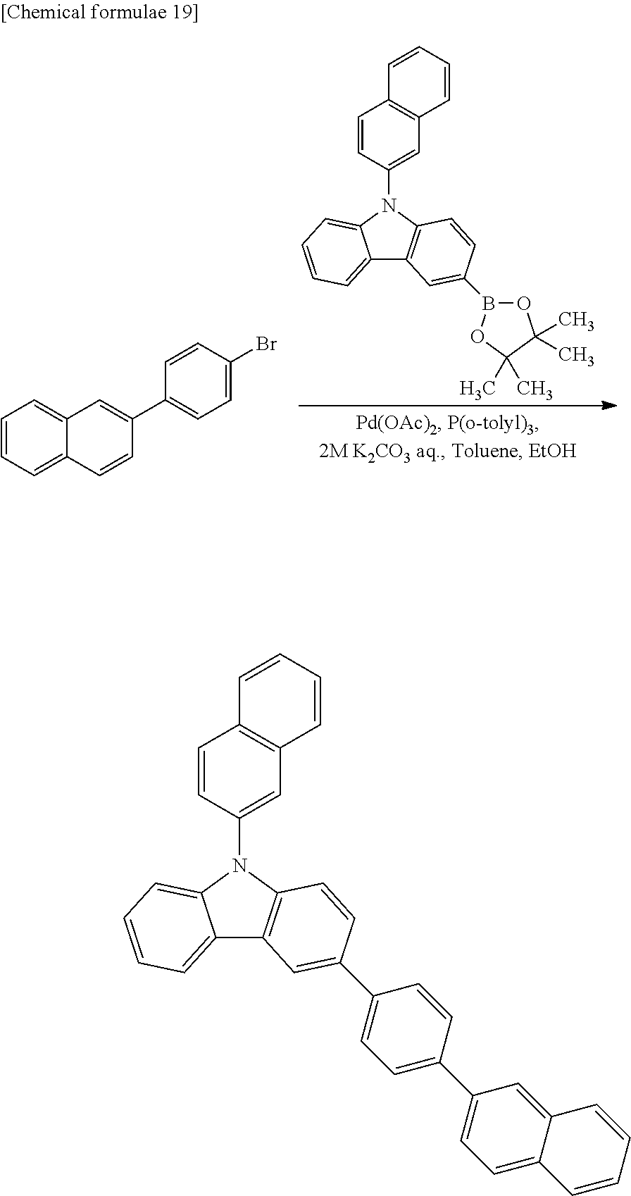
C12=CC=CC=C1N(C1=CC3=C(C=C1)C=CC=C3)C1=C2C=C(C2=CC=C(C3=CC=C4C(=C3)C=CC=C4)C=C2)C=C1.C12=CC=CC=C1N(C1=CC3=C(C=C1)C=CC=C3)C1=C2C=C(B2OC(C)(C)C(C)(C)O2)C=C1.C1=CC=C2C(=C1)C=C(C1=CC=C(Br)C=C1)C=C2
